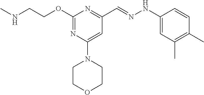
N(CCOC1=NC(N2CCOCC2)=CC(C=NNC2=CC(C)=C(C)C=C2)=N1)C
